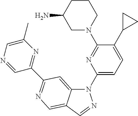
N1(C2=CC=C(C3CC3)C(N3CCCC(N)C3)=N2)C2=CC(C3=NC(C)=CN=C3)=NC=C2C=N1
